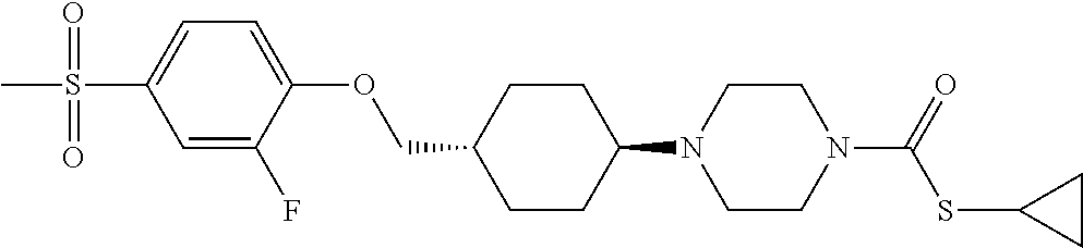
C1CC(N2CCN(C(SC3CC3)=O)CC2)CCC1COC1=CC=C(S(=O)(=O)C)C=C1F
